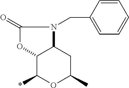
C1(*)OC(C)CC2C1OC(=O)N2CC1=CC=CC=C1
